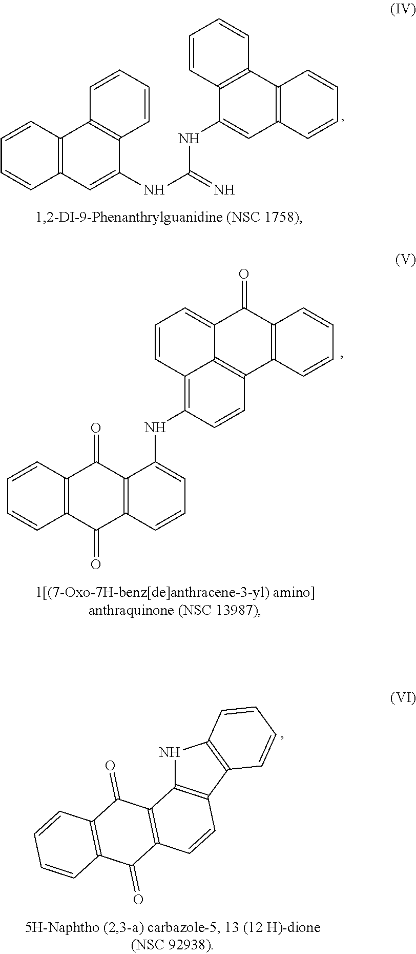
C1=CC2=C(C=C1)C1=C(C=C2NC(NC2=CC3=C(C4=C2C=CC=C4)C=CC=C3)=N)C=CC=C1.C12=C(C=CC=C1)C1=C3C(=CC=CC3=C(NC3=CC=CC4=C3C(=O)C3=C(C4=O)C=CC=C3)C=C1)C2=O.N1C2=C(C3=C1C=CC=C3)C=CC1=C2C(=O)C2=C(C1=O)C=CC=C2
